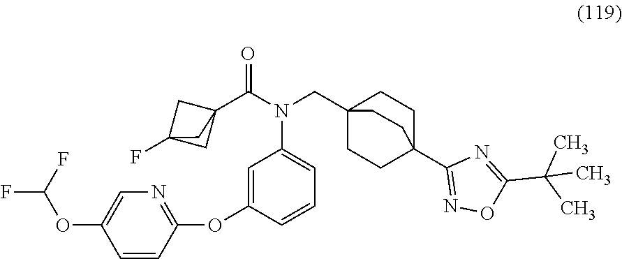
C1=CC(OC2=NC=C(OC(F)F)C=C2)=CC(N(CC23CCC(C4=NOC(C(C)(C)C)=N4)(CC2)CC3)C(=O)C23CC(F)(C2)C3)=C1
